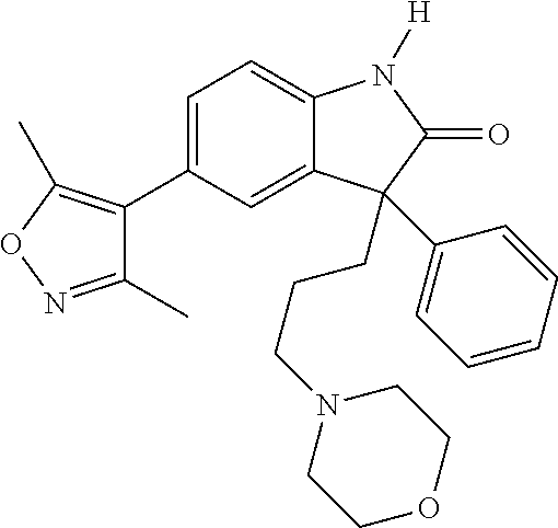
C1(C2=C(C)ON=C2C)=CC=C2C(=C1)C(CCCN1CCOCC1)(C1=CC=CC=C1)C(=O)N2[H]
